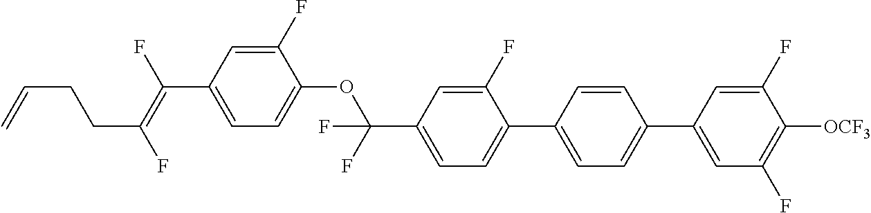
C(C1=CC=C(C2=CC=C(C3=CC(F)=C([OCF3])C(F)=C3)C=C2)C(F)=C1)(OC1=CC=C(C(=C(F)CCC=C)F)C=C1F)(F)F
